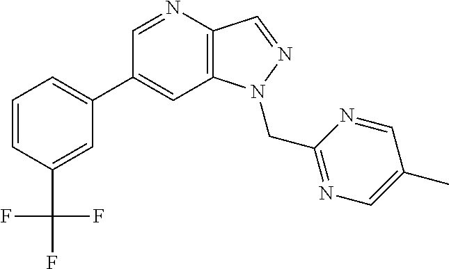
C1(C2=CC=CC(C(F)(F)F)=C2)=CC2=C(C=NN2CC2=NC=C(C)C=N2)N=C1
